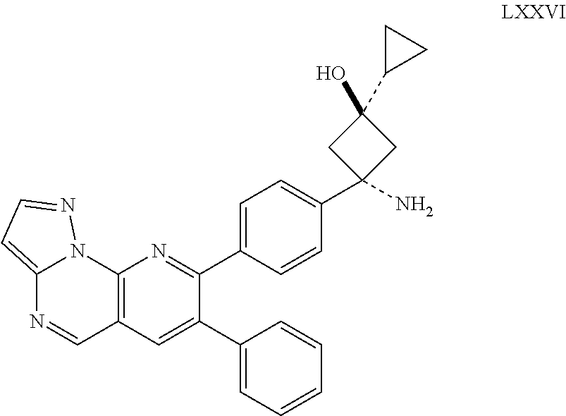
C12=CC=NN1C1=C(C=N2)C=C(C2=CC=CC=C2)C(C2=CC=C(C3(N)CC(O)(C4CC4)C3)C=C2)=N1
